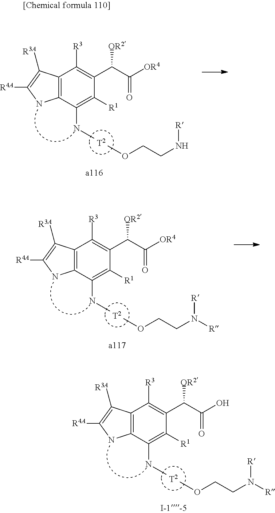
C12=C(C(NC)=C([R1])C(C(C(=O)[OR4])[OR2])=C1[R3])NC([R4A])=C2[R3A].COCCN[R].C12=C(C(NC)=C([R1])C(C(C(=O)[OR4])[OR2])=C1[R3])NC([R4A])=C2[R3A].COCCN([R])[R].C12=C(C(NC)=C([R1])C(C(C(=O)O)[OR2])=C1[R3])NC([R4A])=C2[R3A].COCCN([R])[R]
